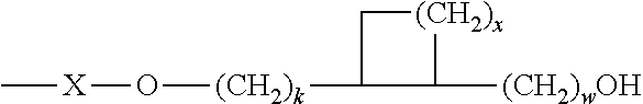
C[X]O[(CH2)k]C1C[(CH2)x]C1[(CH2)wOH]
